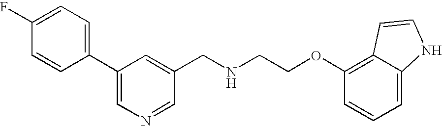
C1=CC(C2=CN=CC(CNCCOC3=C4C(=CC=C3)NC=C4)=C2)=CC=C1F
